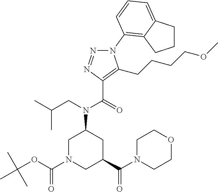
C(=O)(N(CC(C)C)C1CN(C(OC(C)(C)C)=O)CC(C(N2CCOCC2)=O)C1)C1=C(CCCCOC)N(C2=C3C(=CC=C2)CCC3)N=N1
